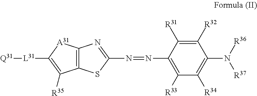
C12=C([A31]C([L31][Q31])=C1[R35])N=C(N=NC1=C([R33])C([R34])=C(N([R36])[R37])C([R32])=C1[R31])S2
